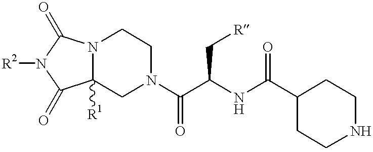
[R2]N1C(=O)C2([R1])N(C1=O)CCN(C(C(NC(C1CCNCC1)=O)C[R])=O)C2
